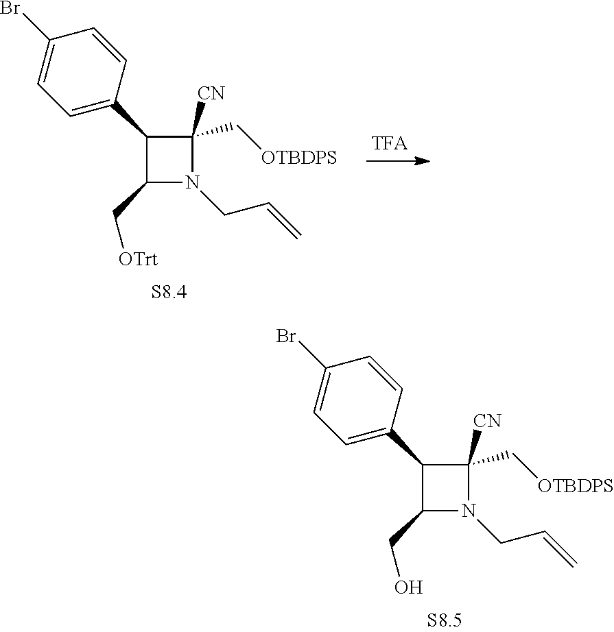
C1(C2=CC=C(Br)C=C2)C(C[OTrt])N(CC=C)C1([CN])C[OTBDPS].C1(C2=CC=C(Br)C=C2)C(CO)N(CC=C)C1([CN])C[OTBDPS]
